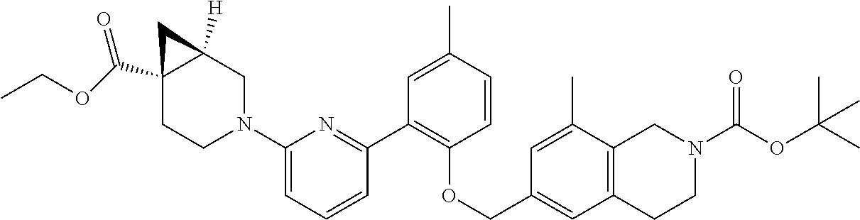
C1(N2CC3([H])C(C(=O)OCC)(CC2)C3)=CC=CC(C2=C(OCC3=CC4=C(C(C)=C3)CN(C(=O)OC(C)(C)C)CC4)C=CC(C)=C2)=N1
